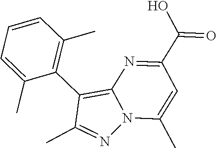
N12C(C)=CC(C(O)=O)=NC1=C(C1=C(C)C=CC=C1C)C(C)=N2
